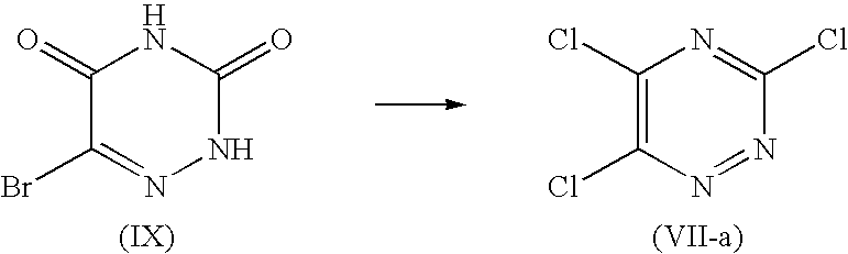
C1(=O)C(Br)=NNC(=O)N1.C1(Cl)=C(Cl)N=NC(Cl)=N1
